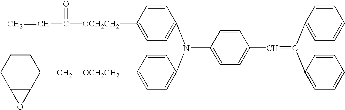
C(C1=CC=C(N(C2=CC=C([OCH2CH2]C(=O)C=C)C=C2)C2=CC=C([OCH2CH2]CC3CCCC4C3O4)C=C2)C=C1)=C(C1=CC=CC=C1)C1=CC=CC=C1
